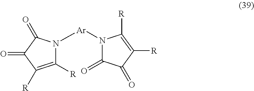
C1([R])=C([R])C(=O)C(=O)N1[Ar]N1C(=O)C(=O)C([R])=C1[R]
